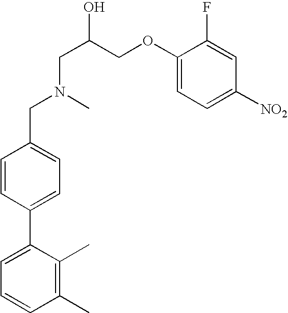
C1=C(C2=CC=C(CN(C)CC(COC3=CC=C([NO2])C=C3F)O)C=C2)C(C)=C(C)C=C1
